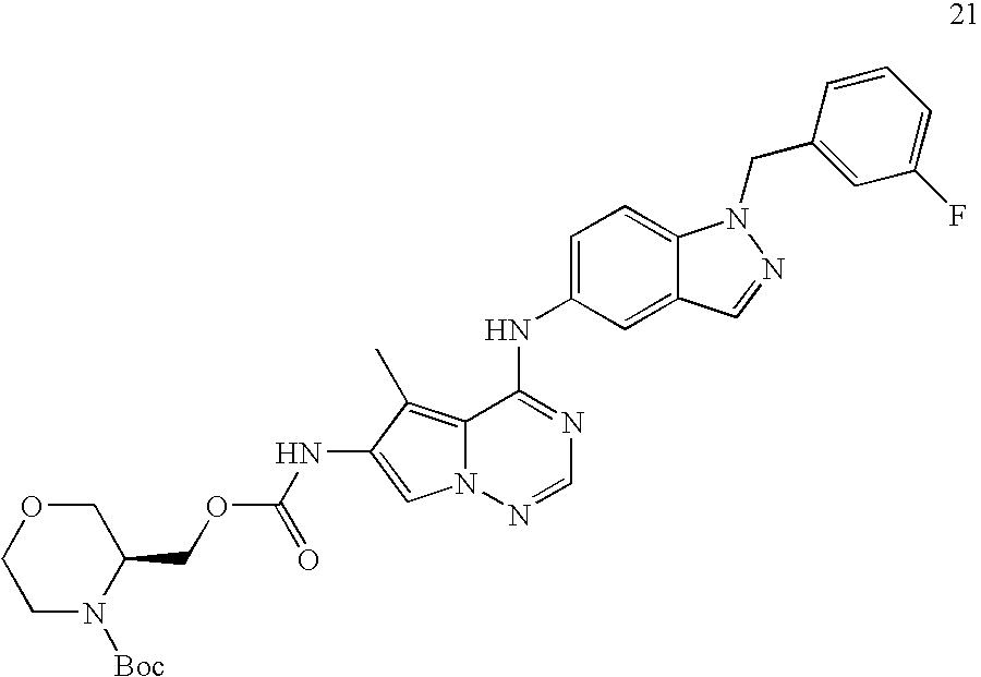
C12=CC(NC3=NC=NN4C3=C(C)C(NC(OCC3COCCN3[Boc])=O)=C4)=CC=C1N(CC1=CC(F)=CC=C1)N=C2
